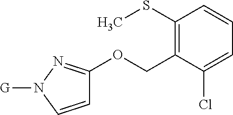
C1(SC)=C(COC2=NN([G])C=C2)C(Cl)=CC=C1
